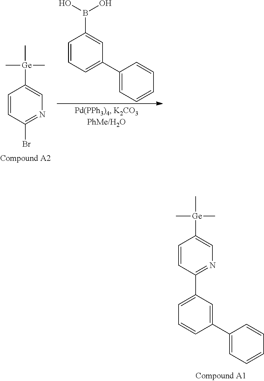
C1=CC(Br)=NC=C1[Ge](C)(C)C.C1=CC=C(C2=CC=CC=C2)C=C1B(O)O.C1=CC(C2=CC=CC(C3=CC=CC=C3)=C2)=NC=C1[Ge](C)(C)C
